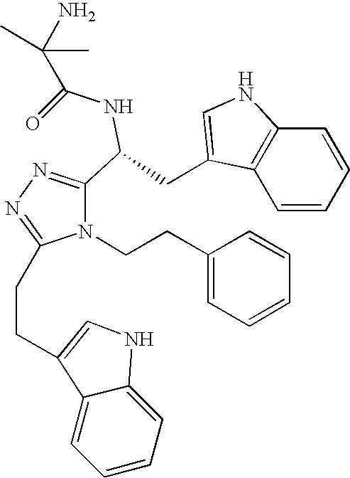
N1(CCC2=CC=CC=C2)C(CCC2=CNC3=CC=CC=C32)=NN=C1C(CC1=CNC2=C1C=CC=C2)NC(C(C)(C)N)=O
